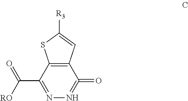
C12=C(C(C(=O)[RO])=NN=C1=O)SC([R3])=C2
